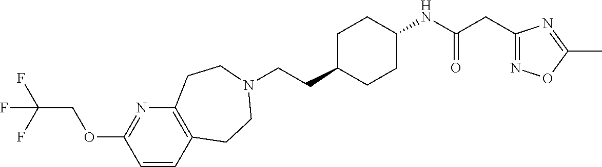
C(CC1CCC(NC(CC2=NOC(C)=N2)=O)CC1)N1CCC2=C(N=C(OCC(F)(F)F)C=C2)CC1
